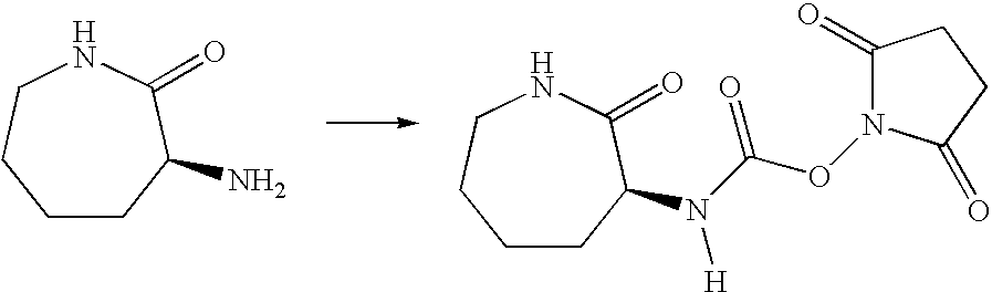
C1CC(N)C(=O)NCC1.C1CC(N(C(ON2C(=O)CCC2=O)=O)[H])C(=O)NCC1
